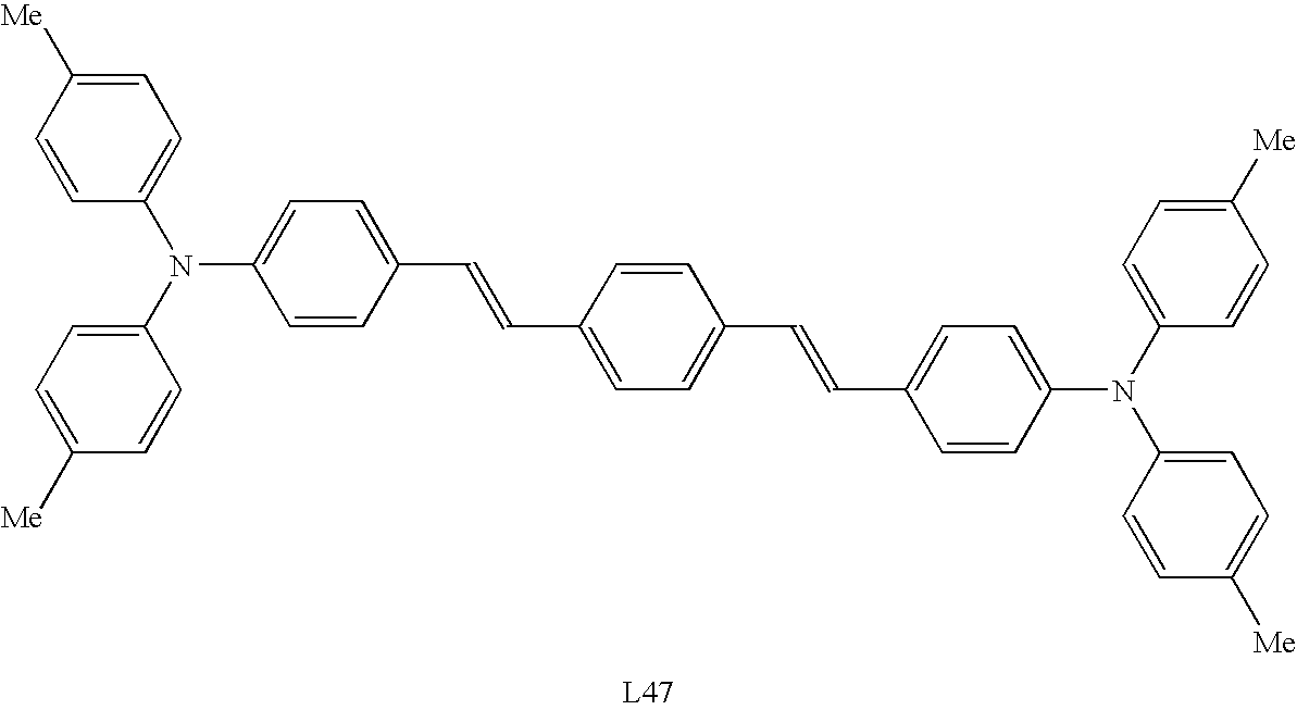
C1=CC([Me])=CC=C1N(C1=CC=C([Me])C=C1)C1=CC=C(C=CC2=CC=C(C=CC3=CC=C(N(C4=CC=C([Me])C=C4)C4=CC=C([Me])C=C4)C=C3)C=C2)C=C1
